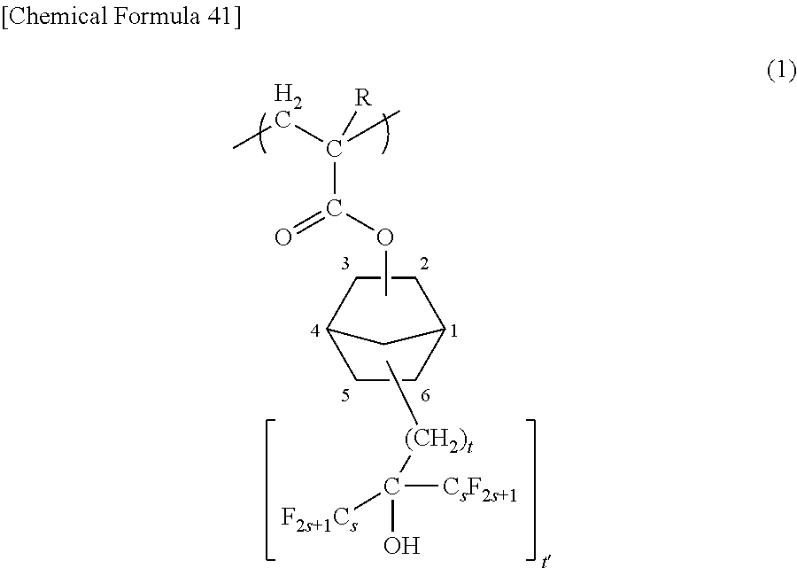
CCC(C)([R])C(=O)OC.C12CC(CC1)CC2.C[(CH2)t]C([CsF2s+1])(O)[F2s+1Cs]
